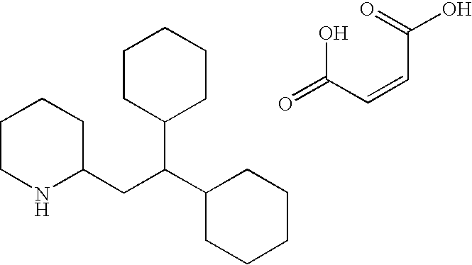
C1CNC(CC(C2CCCCC2)C2CCCCC2)CC1.O=C(C=CC(O)=O)O
